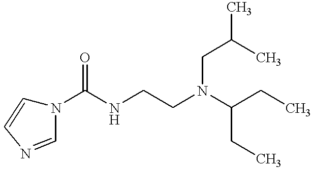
N1(C(NCCN(C(CC)CC)CC(C)C)=O)C=CN=C1
